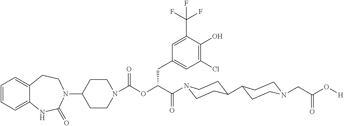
C1=CC=C2C(=C1)CCN(C1CCN(C(=O)OC(C(=O)N3CCC(C4CCN(CC(O[H])=O)CC4)CC3)CC3=CC(Cl)=C(O)C(C(F)(F)F)=C3)CC1)C(=O)N2
